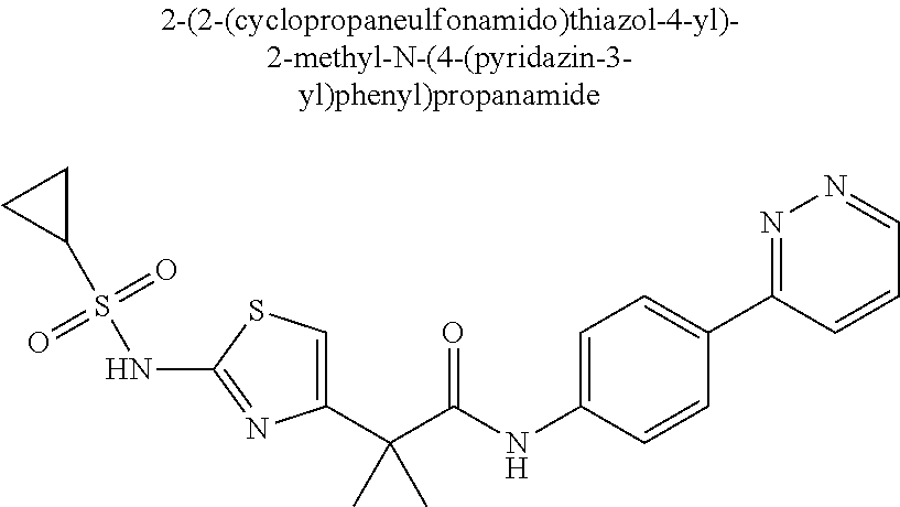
C1(C(C(NC2=CC=C(C3=NN=CC=C3)C=C2)=O)(C)C)=CSC(NS(C2CC2)(=O)=O)=N1
